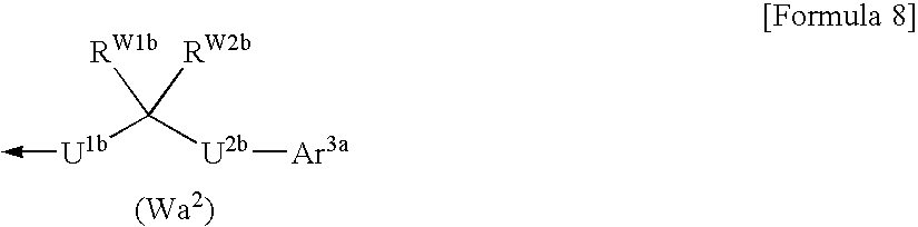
[U1b](C([U2b][Ar3a])([RW1b])[RW2b])->C
